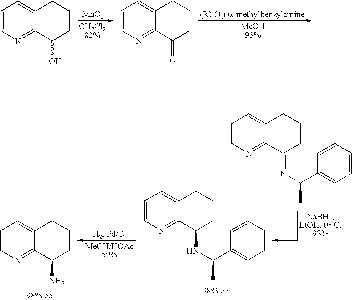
C1=CN=C2C(=C1)CCCC2O.[MnO2].[CH2Cl282%].C1=CN=C2C(=C1)CCCC2=O.[(R)-(+)-a-methylbenzylamine].[MeOH95%].C1=CN=C2C(=C1)CCCC2=NC(C1=CC=CC=C1)C.C1=CN=C2C(=C1)CCCC2NC(C1=CC=CC=C1)C.C1=CN=C2C(=C1)CCCC2N
